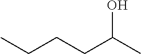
C(CC(C)O)CC
